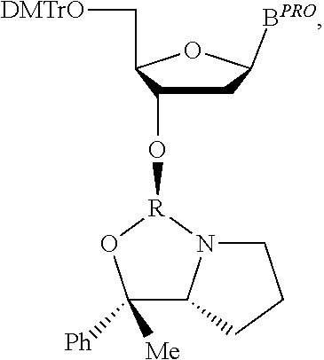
C1C(O[R]2N3C(C([Me])([Ph])O2)CCC3)C(C[DMTrO])OC1[BPRO]
